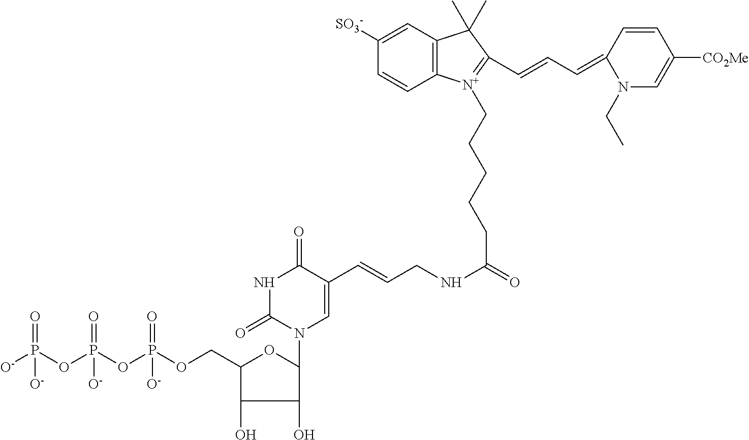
C1([SO3-])=CC2=C(C=C1)[N+](CCCCCC(=O)NCC=CC1=CN(C3C(O)C(O)C(COP(OP(OP([O-])(=O)[O-])(=O)[O-])(=O)[O-])O3)C(=O)NC1=O)=C(C=CC=C1C=CC([CO2Me])=CN1CC)C2(C)C
